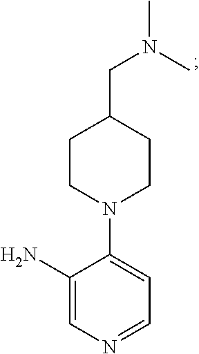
NC1=CN=CC=C1N1CCC(CN(C)C)CC1
